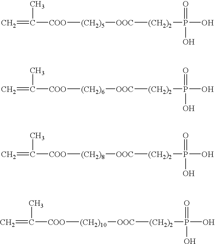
C=C(C)[COO][(CH2)5][OOC][(CH2)2]P(=O)(O)O.C=C(C)[COO][(CH2)6][OOC][(CH2)2]P(=O)(O)O.C=C(C)[COO][(CH2)8][OOC][(CH2)2]P(=O)(O)O.C=C(C)[COO][(CH2)10][OOC][(CH2)2]P(=O)(O)O
